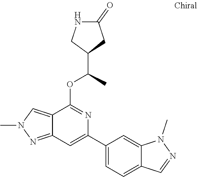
C12=NN(C)C=C1C(OC(C)C1CC(=O)NC1)=NC(C1=CC=C3C(=C1)N(C)N=C3)=C2
